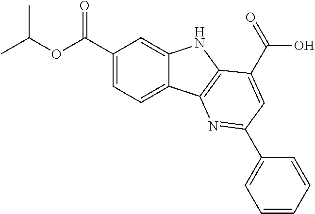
C1(C(OC(C)C)=O)=CC=C2C(=C1)NC1=C2N=C(C2=CC=CC=C2)C=C1C(O)=O
